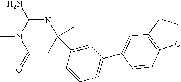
C1(=O)CC(C)(C2=CC(C3=CC4=C(OCC4)C=C3)=CC=C2)N=C(N)N1C
